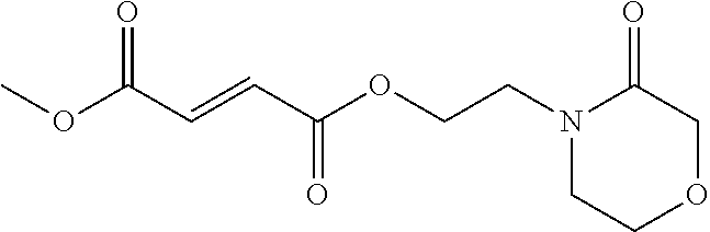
N1(CCOC(C=CC(OC)=O)=O)CCOCC1=O
